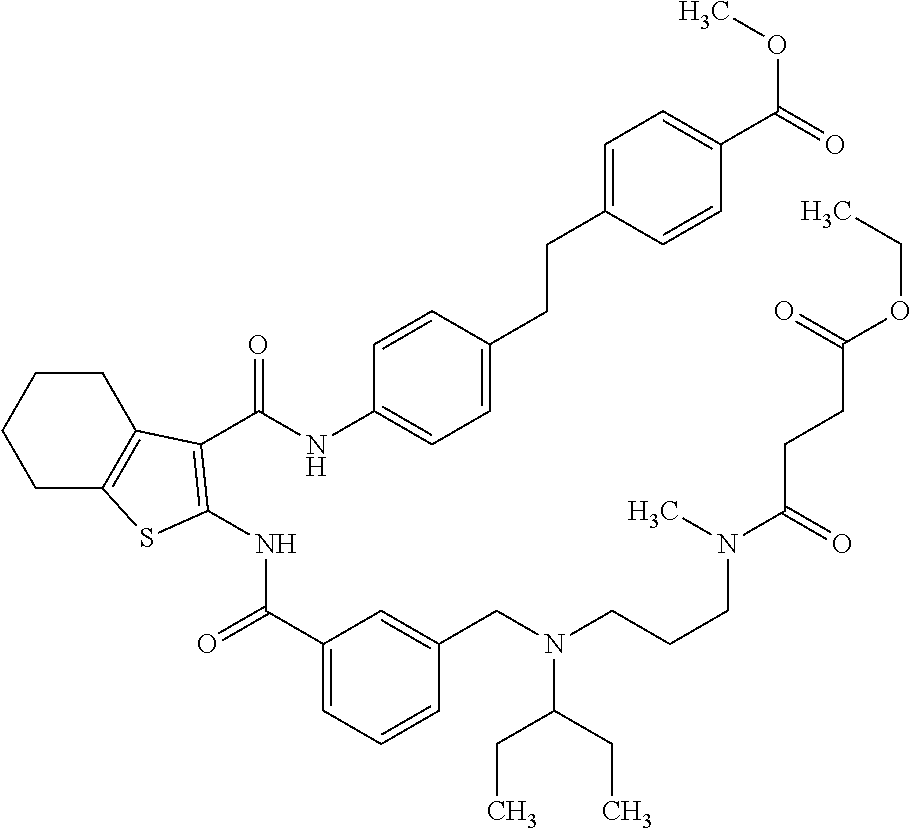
C1(C(=O)NC2=C(C(NC3=CC=C(CCC4=CC=C(C(=O)OC)C=C4)C=C3)=O)C3=C(CCCC3)S2)=CC=CC(CN(CCCN(C(=O)CCC(OCC)=O)C)C(CC)CC)=C1
